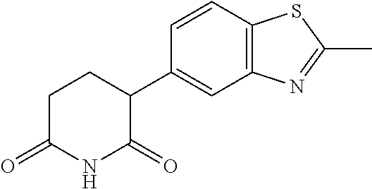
C1(C2=CC3=C(C=C2)SC(C)=N3)CCC(=O)NC1=O
